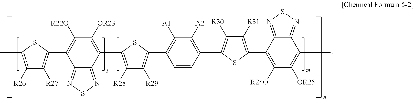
C12=NSN=C1C(C1=C([R27])C([R26])=C(C)S1)=C([R22O])C([OR23])=C2C1=C([R28])C([R29])=C(C2=C([A1])C([A2])=C(C3=C([R30])C([R31])=C(C4=C([R24O])C([OR25])=C(C)C5=NSN=C54)S3)C=C2)S1
